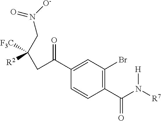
C1(C(N([R7])[H])=O)=C(Br)C=C(C(CC(CN(=O)[O-])([F3C])[R2])=O)C=C1
